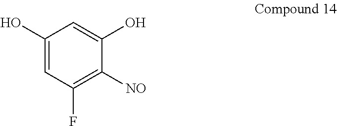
C1(O)=CC(F)=C([NO])C(O)=C1
